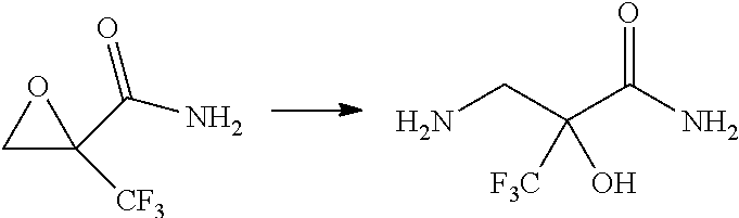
C(C(C(N)=O)([F3C])O)N.C1(C(N)=O)([CF3])OC1
